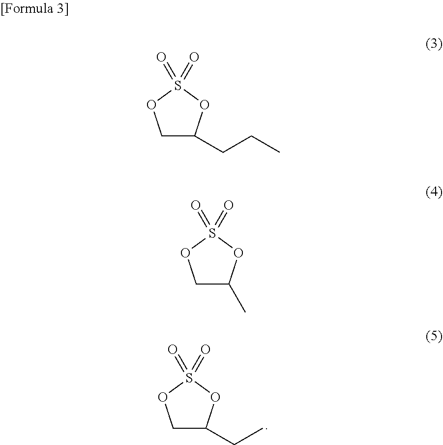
C1C(CC)OS(=O)(=O)O1.C1C(CCC)OS(=O)(=O)O1.C1C(C)OS(=O)(=O)O1
